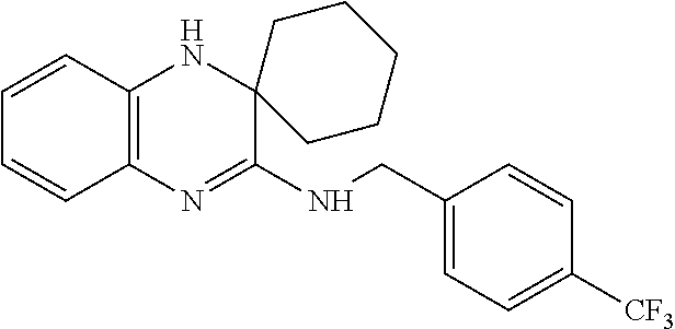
C1=CC2=C(C=C1)N=C(NCC1=CC=C([CF3])C=C1)C1(N2)CCCCC1
